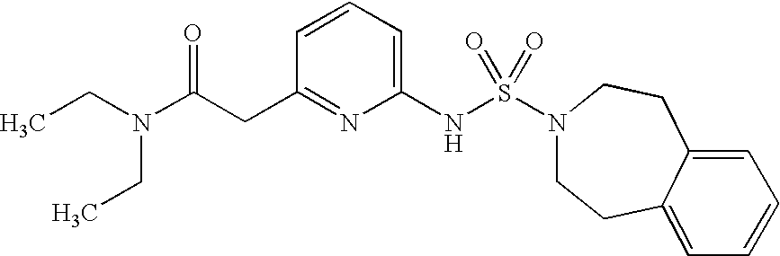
C1(NS(N2CCC3=CC=CC=C3CC2)(=O)=O)=CC=CC(CC(N(CC)CC)=O)=N1
